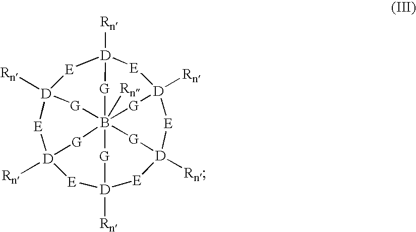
[E]1[D]2([Rn])[E][D]3([Rn])[E][D]4([Rn])[E][D]5([Rn])[E][D]6([Rn])[E][D]1([Rn])[G]B([Rn])([G]2)([G]3)([G]5)([G]6)[G]4
